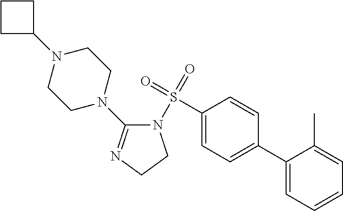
C1(S(=O)(=O)N2C(N3CCN(C4CCC4)CC3)=NCC2)=CC=C(C2=CC=CC=C2C)C=C1
